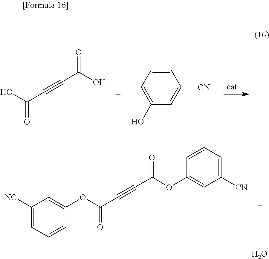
C(C#CC(O)=O)(O)=O.C1=CC=C(O)C=C1[CN].C(C#CC(OC1=CC([CN])=CC=C1)=O)(OC1=CC([NC])=CC=C1)=O.O
